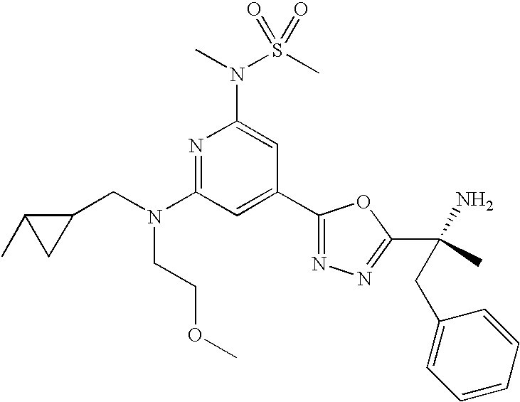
N1=C(N(CC2C(C)C2)CCOC)C=C(C2=NN=C(C(N)(C)CC3=CC=CC=C3)O2)C=C1N(C)S(C)(=O)=O
